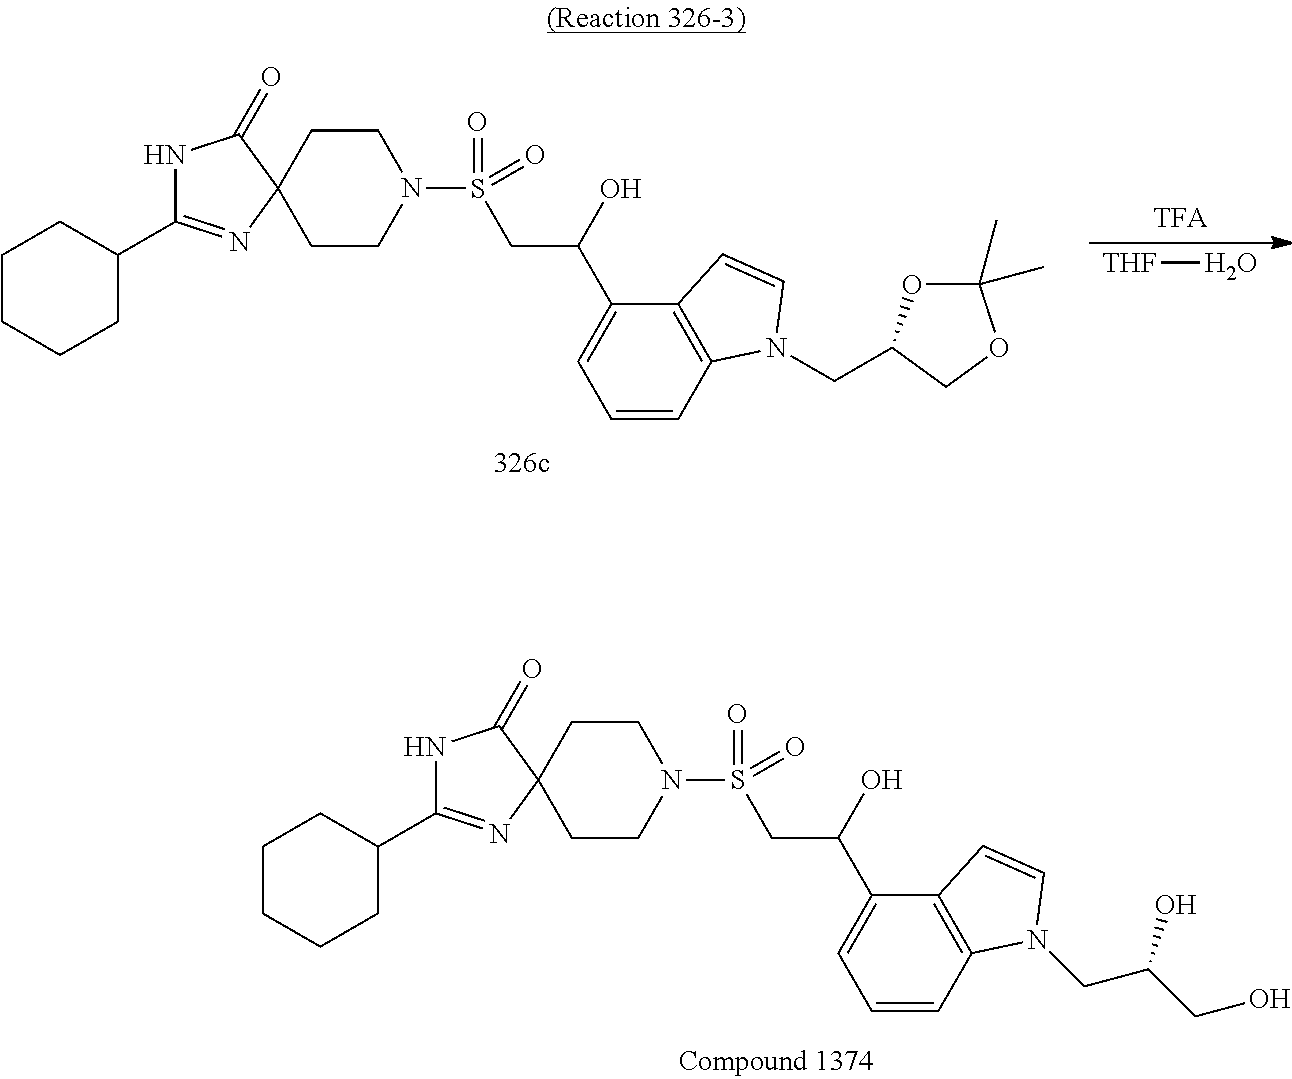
C1=C(C(CS(N2CCC3(N=C(C4CCCCC4)NC3=O)CC2)(=O)=O)O)C2=C(C=C1)N(CC(O)CO)C=C2.C1=C(C(CS(N2CCC3(N=C(C4CCCCC4)NC3=O)CC2)(=O)=O)O)C2=C(C=C1)N(CC1OC(C)(C)OC1)C=C2.[THF]O
